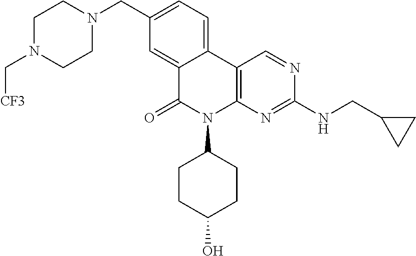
C1(CN2CCN(C[CF3])CC2)=CC=C2C(=C1)C(=O)N(C1CCC(O)CC1)C1=C2C=NC(NCC2CC2)=N1
